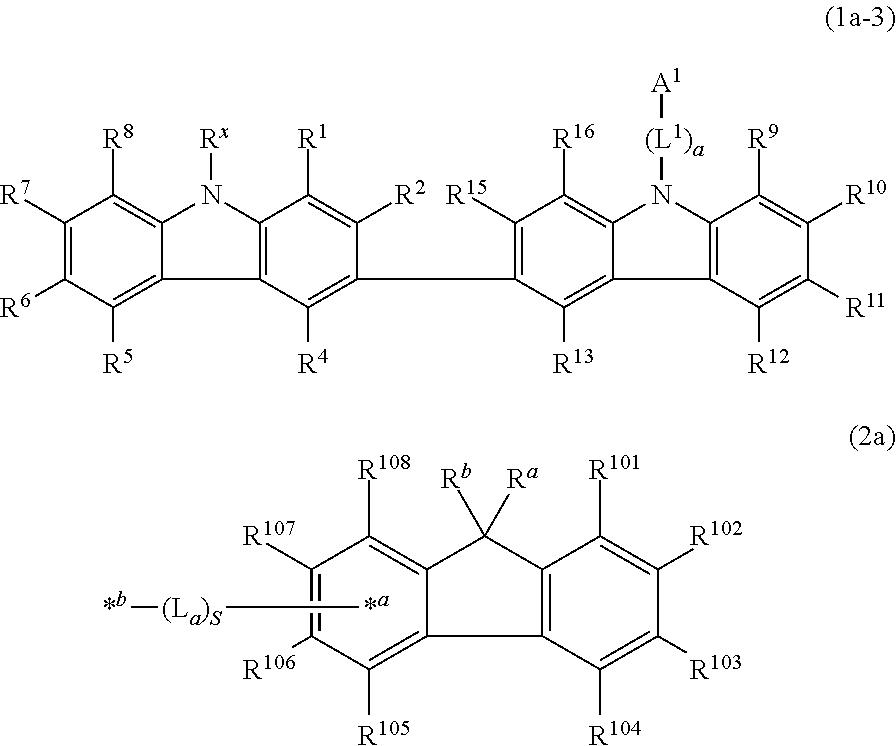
C1([R102])=C([R101])C2=C(C([R104])=C1[R103])C1=C([R105])C([R106])=C([R107])C([R108])=C1C2([Ra])[Rb].[*a][(La)S][*b].C1([R7])=C([R6])C([R5])=C2C(=C1[R8])N([Rx])C1=C2C([R4])=C(C2=C([R15])C([R16])=C3C(=C2[R13])C2=C(N3[(L1)a][A1])C([R9])=C([R10])C([R11])=C2[R12])C([R2])=C1[R1]
